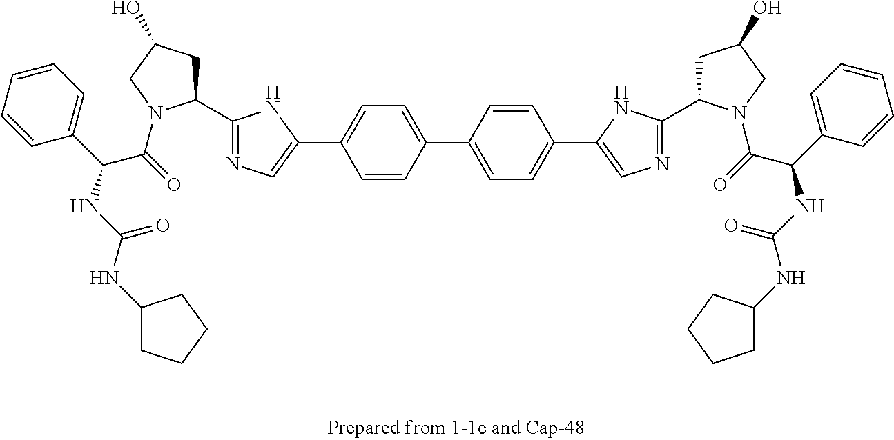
C1=CC=CC=C1C(C(=O)N1C(C2=NC=C(C3=CC=C(C4=CC=C(C5=CN=C(C6CC(O)CN6C(=O)C(C6=CC=CC=C6)NC(NC6CCCC6)=O)N5)C=C4)C=C3)N2)CC(O)C1)NC(NC1CCCC1)=O
